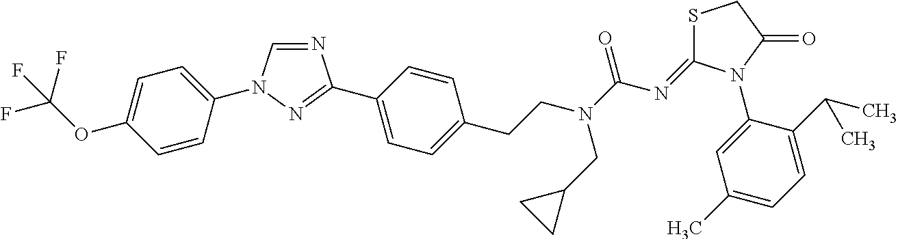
N1=CN(C2=CC=C(OC(F)(F)F)C=C2)N=C1C1=CC=C(CCN(C(N=C2SCC(=O)N2C2=CC(C)=CC=C2C(C)C)=O)CC2CC2)C=C1
